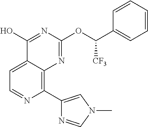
C1(C2=CN(C)C=N2)=C2C(=CC=N1)C(O)=NC(OC(C1=CC=CC=C1)[CF3])=N2
